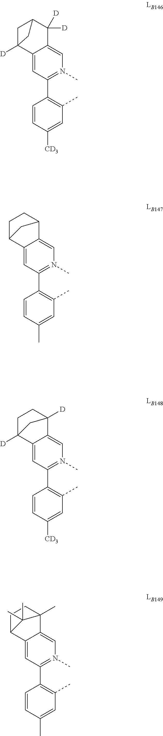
C12=CC(C3=C(C)C=C(C)C=C3)=N(C)C=C1C1CCC2C1.C12=CC(C3=C(C)C=C([CD3])C=C3)=N(C)C=C1C1([D])CCC2([D])C1.C12=CC(C3=C(C)C=C(C)C=C3)=N(C)C=C1C1(C)CCC2C1(C)C.C12=CC(C3=C(C)C=C([CD3])C=C3)=N(C)C=C1C([D])([D])C1CC2([D])C1
